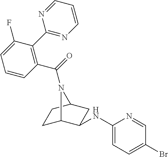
C1C2C(NC3=CC=C(Br)C=N3)CC(C1)N2C(=O)C1=C(C2=NC=CC=N2)C(F)=CC=C1
